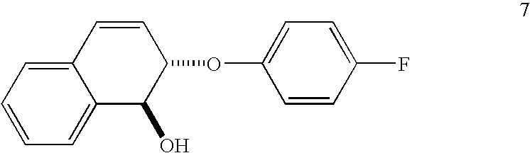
C12=CC=CC=C1C(O)C(OC1=CC=C(F)C=C1)C=C2
